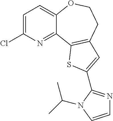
C1(Cl)=CC=C2C(=N1)C1=C(CCO2)C=C(C2=NC=CN2C(C)C)S1
